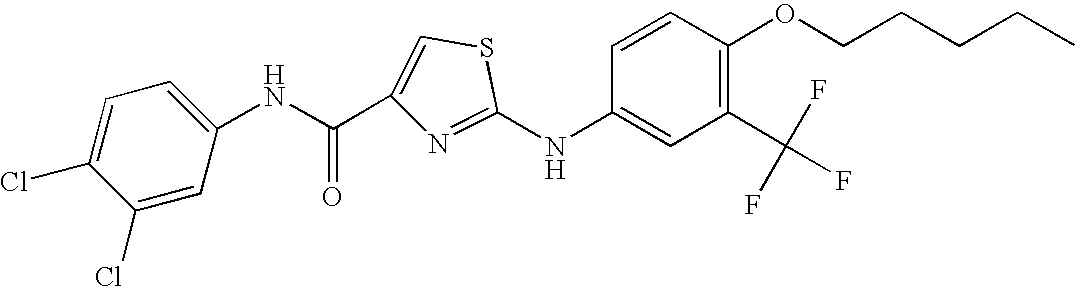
C1(Cl)=CC=C(NC(C2=CSC(NC3=CC(C(F)(F)F)=C(OCCCCC)C=C3)=N2)=O)C=C1Cl
